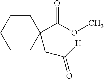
C1CCC(C(OC)=O)(CC(=O)[H])CC1
